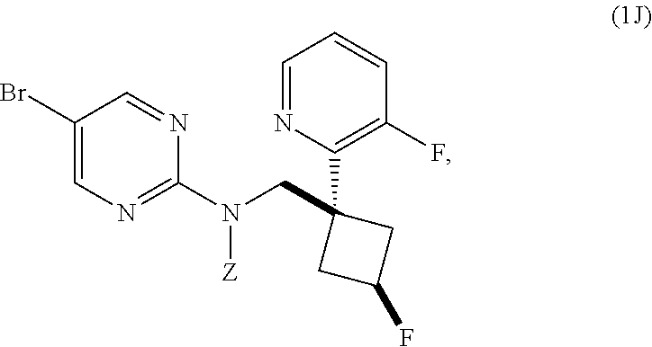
C1(Br)=CN=C(N([Z])CC2(C3=C(F)C=CC=N3)CC(F)C2)N=C1
